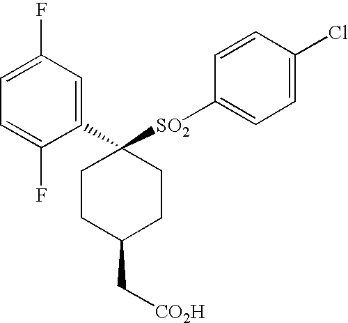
C1=C(F)C=C(C2([SO2]C3=CC=C(Cl)C=C3)CCC(C[CO2H])CC2)C(F)=C1
